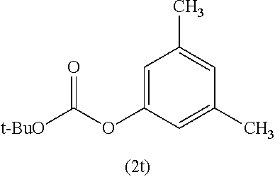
C1=C(OC([t-BuO])=O)C=C(C)C=C1C
